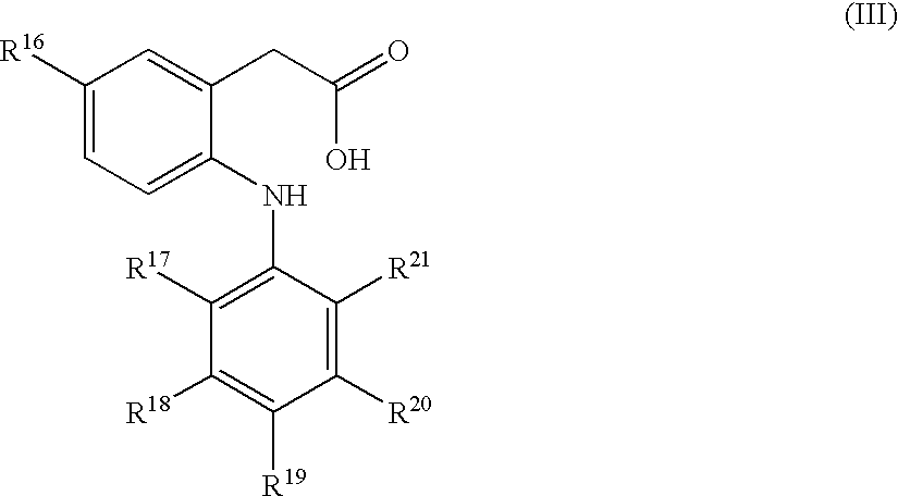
C1(NC2=CC=C([R16])C=C2CC(=O)O)=C([R17])C([R18])=C([R19])C([R20])=C1[R21]
